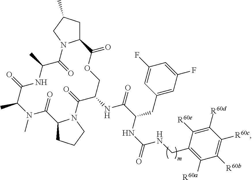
C12CC(C)CN1C(=O)C(C)NC(=O)C(C)N(C)C(=O)C1CCCN1C(=O)C(NC(C(NC(=O)NCC1=C([R60a])C([R60b])=C([R60c])C([R60d])=C1[R60e])CC1=CC(F)=CC(F)=C1)=O)COC2=O
